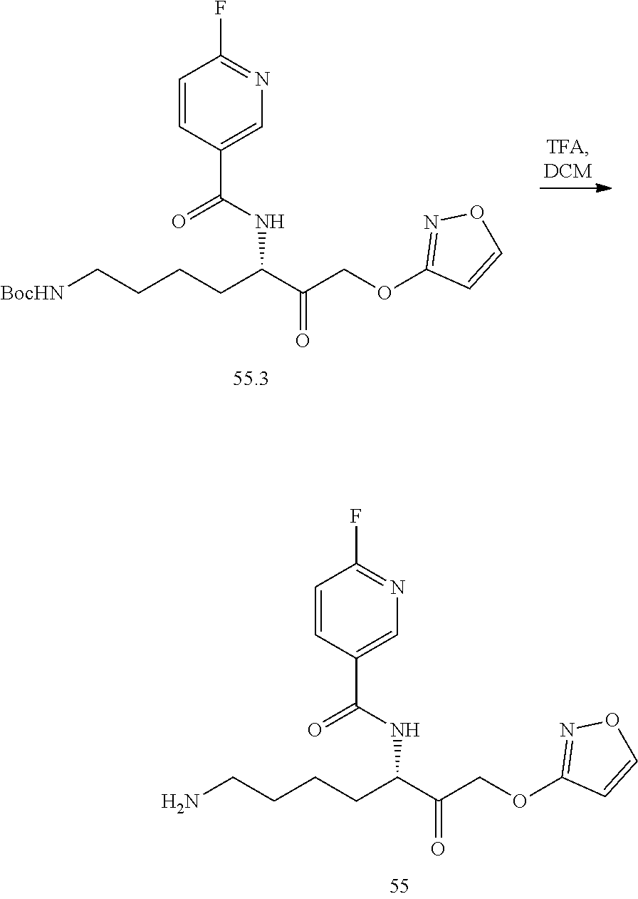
C1=CC(C(=O)NC(C(COC2=NOC=C2)=O)CCCC[BocHN])=CN=C1F.C1=CC(C(=O)NC(C(COC2=NOC=C2)=O)CCCCN)=CN=C1F
